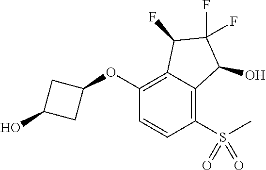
C1(OC2CC(O)C2)=C2C(=C(S(=O)(C)=O)C=C1)C(O)C(F)(F)C2F
